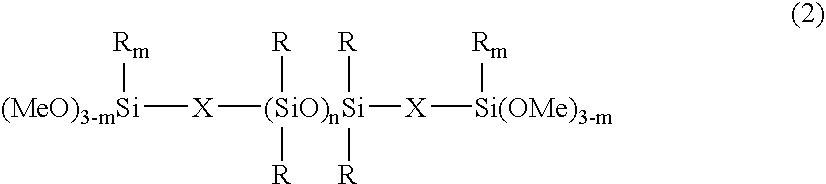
[(MeO)3-mSi]([X][(SiO)nSi]([X][Si(OMe)3-m][Rm])([R])([R])([R])[R])[Rm]
